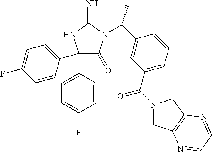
C1(C2=CC=C(F)C=C2)(C2=CC=C(F)C=C2)C(=O)N(C(C2=CC(C(=O)N3CC4=C(C3)N=CC=N4)=CC=C2)C)C(=N)N1
